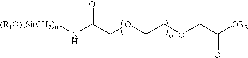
[(R1O)3Si(CH2)n]NC(COCCOCC([OR2])=O)=O
